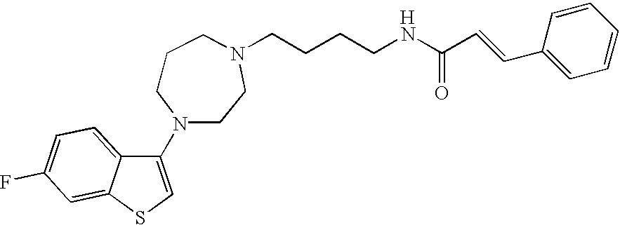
[H].C1(N2CCCN(CCCCNC(=O)C=CC3=CC=CC=C3)CC2)=CSC2=CC(F)=CC=C12
